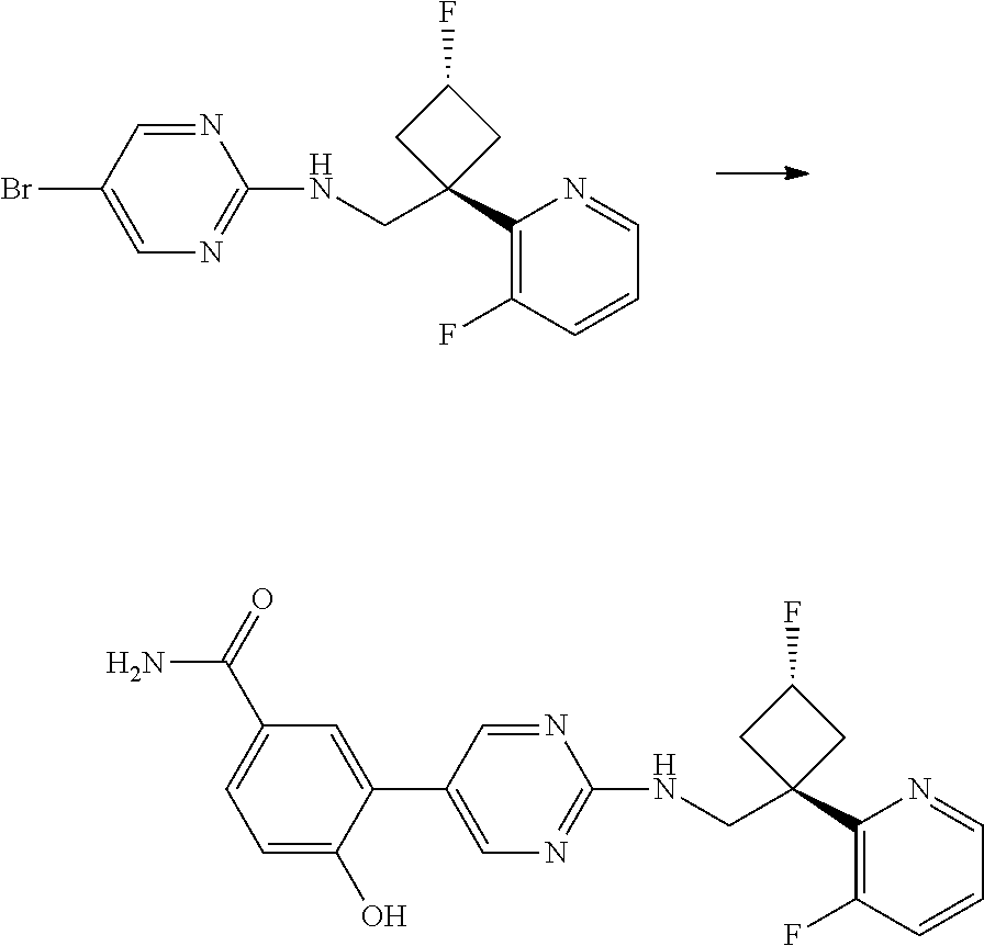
C1=CC(F)=C(C2(CNC3=NC=C(Br)C=N3)CC(F)C2)N=C1.C1=CC(F)=C(C2(CNC3=NC=C(C4=CC(C(=O)N)=CC=C4O)C=N3)CC(F)C2)N=C1
